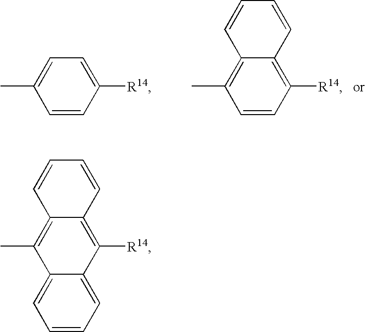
C1=CC([R14])=C2C(=C1C)C=CC=C2.C1=CC([R14])=CC=C1C.C1=CC=C2C(=C1)C(C)=C1C(=C2[R14])C=CC=C1
